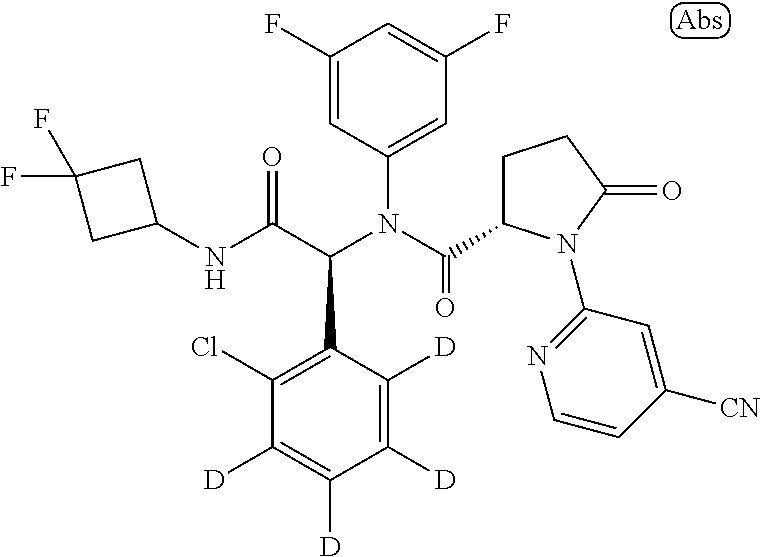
C1(F)=CC(N(C(=O)C2CCC(=O)N2C2=NC=CC([CN])=C2)C(C(NC2CC(F)(F)C2)=O)C2=C(Cl)C([D])=C([D])C([D])=C2[D])=CC(F)=C1
